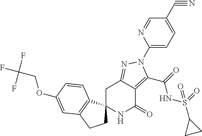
C1C2=NN(C3=CC=C(C#N)C=N3)C(C(=O)NS(C3CC3)(=O)=O)=C2C(=O)NC12CCC1=C2C=CC(OCC(F)(F)F)=C1
